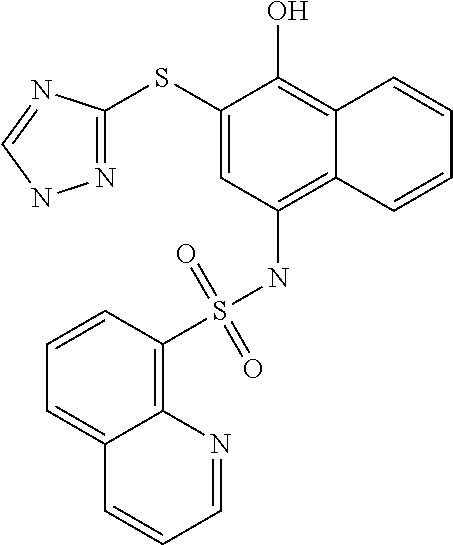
C1(SC2=NNC=N2)=CC(NS(C2=C3C(=CC=C2)C=CC=N3)(=O)=O)=C2C(=C1O)C=CC=C2
